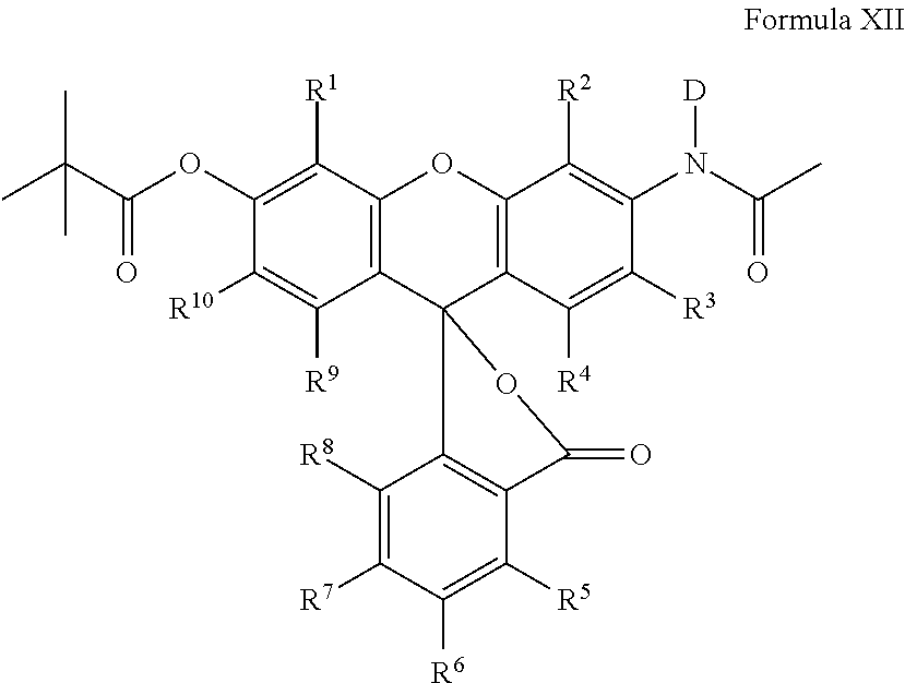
C1(N([D])C(=O)C)=C([R2])C2=C(C([R4])=C1[R3])C1(C3=C(O2)C([R1])=C(OC(=O)C(C)(C)C)C([R10])=C3[R9])OC(=O)C2=C1C([R8])=C([R7])C([R6])=C2[R5]
